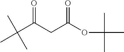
CC(C(CC(OC(C)(C)C)=O)=O)(C)C
